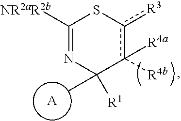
CC1([R1])N=C([NR2aR2b])Sc([R3])c1([R4b])[R4a].[A]
